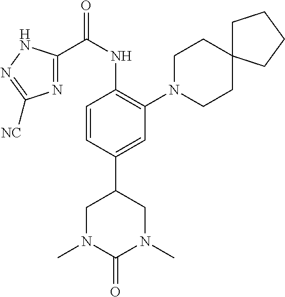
C1=CC(C2CN(C)C(=O)N(C)C2)=CC(N2CCC3(CC2)CCCC3)=C1NC(C1=NC([NC])=NN1)=O
